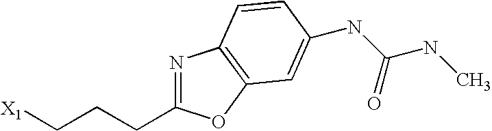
[X1]CCCC1=NC2=C(O1)C=C(NC(NC)=O)C=C2
